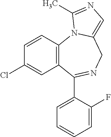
C12=C(C=CC(Cl)=C1)N1C(=CN=C1C)CN=C2C1=CC=CC=C1F
